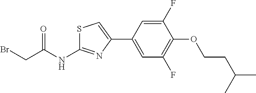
C1=C(C2=CSC(NC(CBr)=O)=N2)C=C(F)C(OCCC(C)C)=C1F
